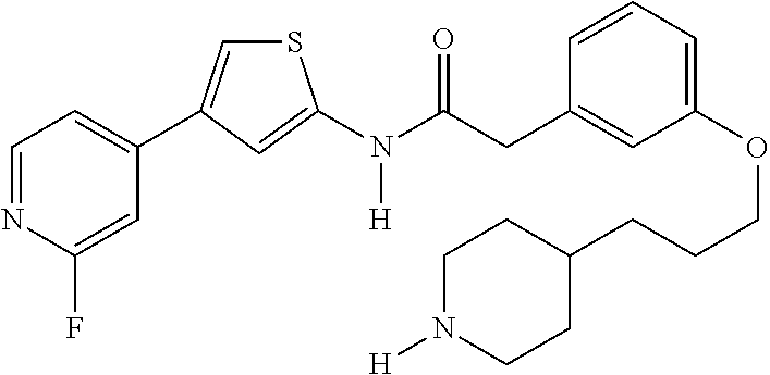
C1=NC(F)=CC(C2=CSC(N(C(CC3=CC(OCCCC4CCN([H])CC4)=CC=C3)=O)[H])=C2)=C1
